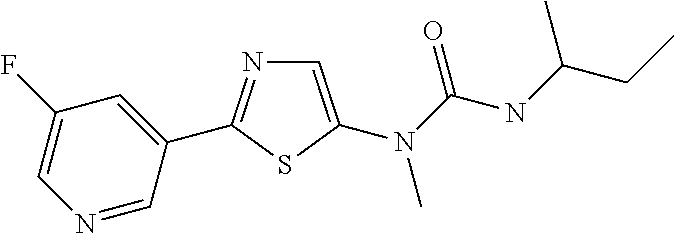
N1=CC(C2=NC=C(N(C(NC(C)CC)=O)C)S2)=CC(F)=C1
